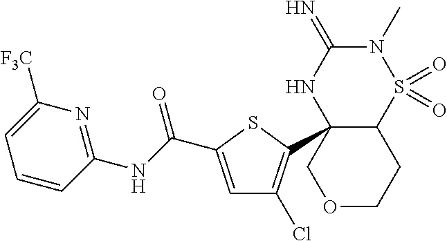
C12C(C3=C(Cl)C=C(C(NC4=NC([F3C])=CC=C4)=O)S3)(NC(=N)N(C)S1(=O)=O)COCC2
